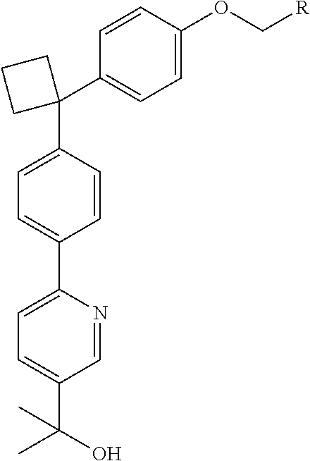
C1(C2=CC=C(OC[R])C=C2)(C2=CC=C(C3=CC=C(C(C)(O)C)C=N3)C=C2)CCC1
